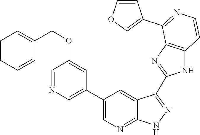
C1=NC=C(C2=CN=C3C(=C2)C(C2=NC4=C(N2)C=CN=C4C2=COC=C2)=N[N H]3)C=C1OCC1=CC=CC=C1
